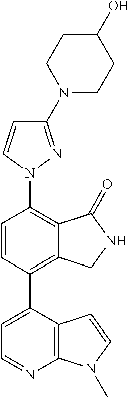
C1=C(C2=C3C(=C(N4C=CC(N5CCC(O)CC5)=N4)C=C2)C(=O)NC3)C2=C(N=C1)N(C)C=C2
